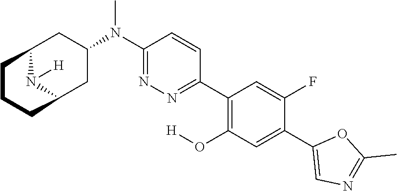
C1(C2=CC(O[H])=C(C3=NN=C(N(C)C4CC5N([H])C(C4)CCC5)C=C3)C=C2F)=CN=C(C)O1
